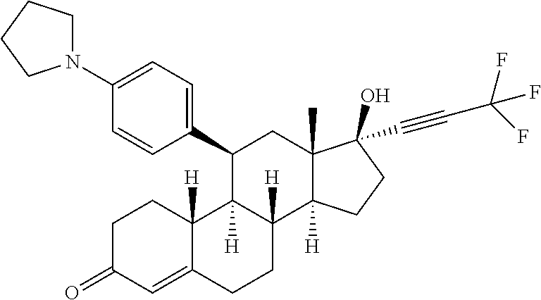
C1C(=O)C=C2C([H])(C1)C1([H])C([H])(CC2)C2([H])C(C)(CC1C1=CC=C(N3CCCC3)C=C1)C(O)(C#CC(F)(F)F)CC2
